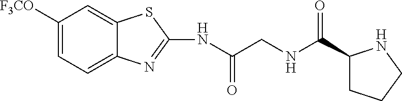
C1=C([F3CO])C=C2C(=C1)N=C(NC(CNC(=O)C1CCCN1)=O)S2
